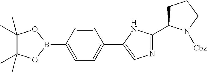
C1=C(B2OC(C)(C)C(C)(C)O2)C=CC(C2=CN=C(C3CCCN3[Cbz])N2)=C1
